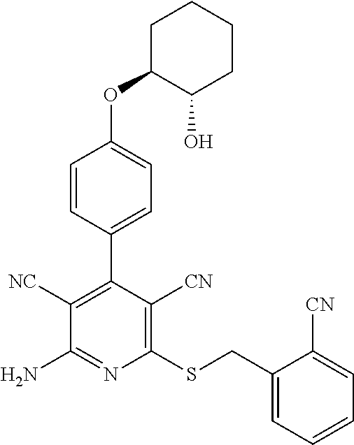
C1(SCC2=CC=CC=C2[CN])=C([CN])C(C2=CC=C(OC3C(O)CCCC3)C=C2)=C([NC])C(N)=N1
